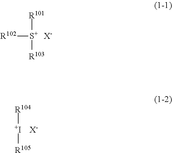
[R102][S+]([R101])[R103].[X-].[R104][I+][R105].[X-]
